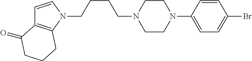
C1=CN(CCCCN2CCN(C3=CC=C(Br)C=C3)CC2)C2=C1C(=O)CCC2
